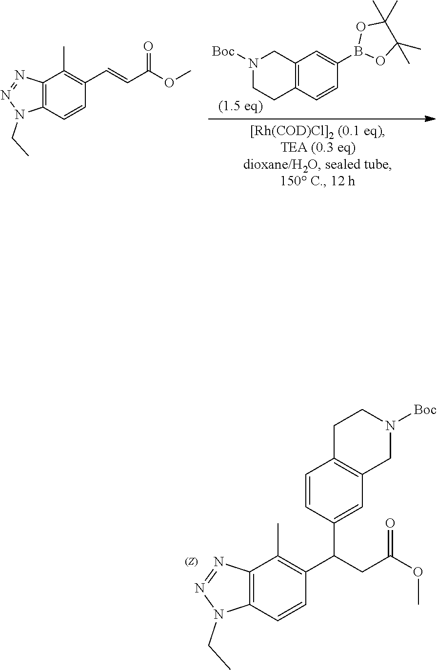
C12=C(C=CC(C=CC(OC)=O)=C1C)N(CC)N=N2.C12=C(C=CC(B3OC(C)(C)C(C)(C)O3)=C1)CCN([Boc])C2.C12=C(C=CC(C(CC(OC)=O)C3=CC4=C(C=C3)CCN([Boc])C4)=C1C)N(CC)N=N2
